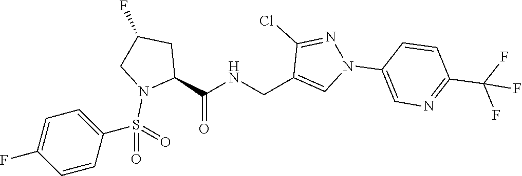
C1(CNC(C2CC(F)CN2S(C2=CC=C(F)C=C2)(=O)=O)=O)=CN(C2=CN=C(C(F)(F)F)C=C2)N=C1Cl
